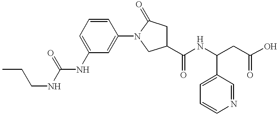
CCCNC(NC1=CC=CC(N2CC(C(NC(CC(O)=O)C3=CC=CN=C3)=O)CC2=O)=C1)=O
